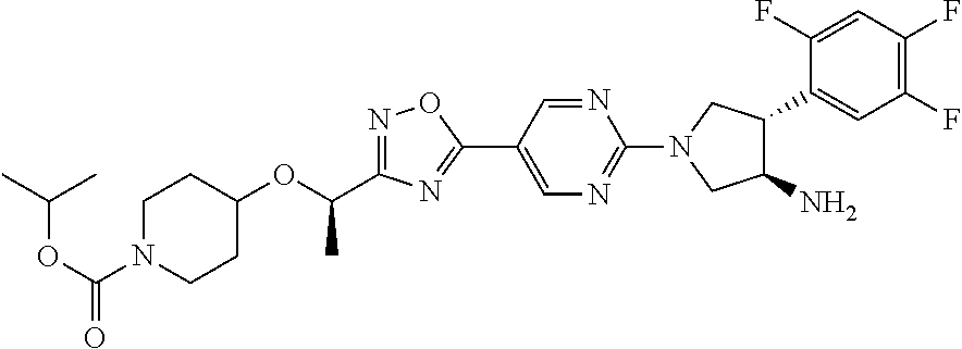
C1N(C(OC(C)C)=O)CCC(OC(C2=NOC(C3=CN=C(N4CC(N)C(C5=CC(F)=C(F)C=C5F)C4)N=C3)=N2)C)C1
